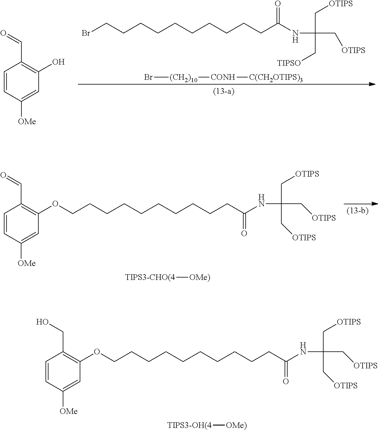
C1=CC([OMe])=CC(OCCCCCCCCCCC(=O)NC(C[OTIPS])(C[OTIPS])C[OTIPS])=C1CO.[TIPS3-OH(4][OMe)].C1=CC([OMe])=CC(OCCCCCCCCCCC(=O)NC(C[OTIPS])(C[OTIPS])C[OTIPS])=C1C=O.[TIPS3-CHO(4][OMe)].BrCCCCCCCCCCC(NC(C[OTIPS])(C[OTIPS])C[TIPSO])=O.Br[(CH2)10][CONH][C(CH2OTIPS)3].C1=CC([OMe])=CC(O)=C1C=O
